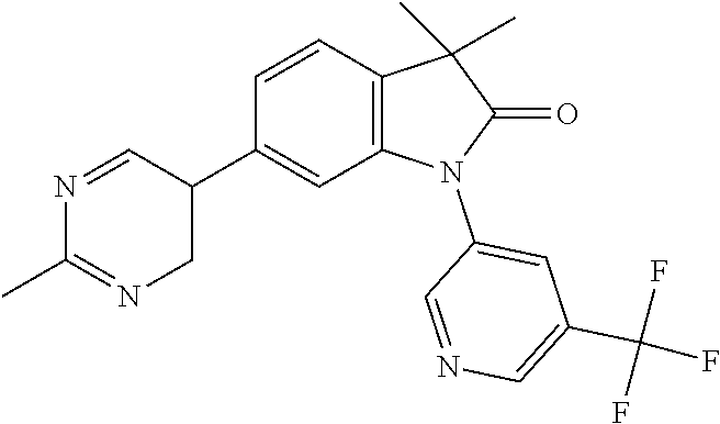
C1(C2C=NC(C)=NC2)=CC2=C(C=C1)C(C)(C)C(=O)N2C1=CC(C(F)(F)F)=CN=C1
